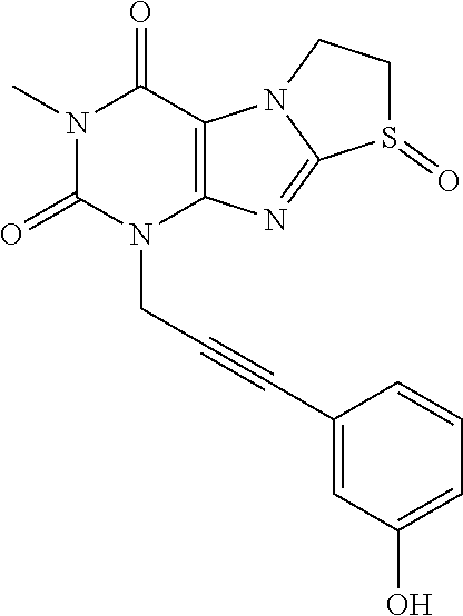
N1(C)C(=O)N(CC#CC2=CC(O)=CC=C2)C2=C(C1=O)N1C(=N2)S(=O)CC1
